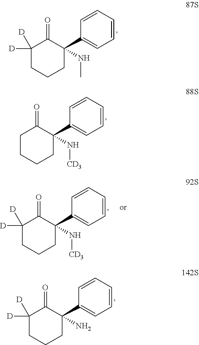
C1([D])([D])CCCC(C2=CC=CC=C2)(NC)C1=O.C1CCCC(C2=CC=CC=C2)(N[CD3])C1=O.C1CCC(C2=CC=CC=C2)(N[CD3])C(=O)C1([D])[D].C1CCC(C2=CC=CC=C2)(N)C(=O)C1([D])[D]
